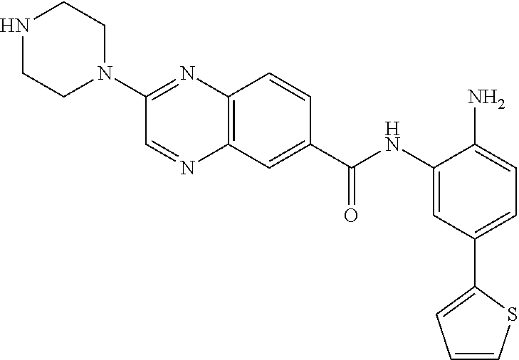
C12=C(C=CC(C(NC3=CC(C4=CC=CS4)=CC=C3N)=O)=C1)N=C(N1CCNCC1)C=N2
